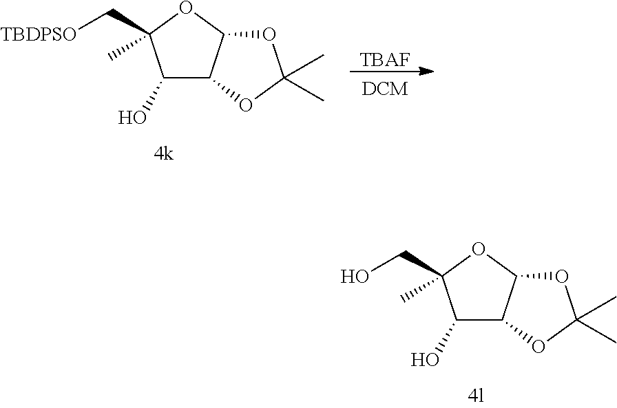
OC1C2C(OC1(CO)C)OC(C)(C)O2.OC1C2C(OC1(C[TBDPSO])C)OC(C)(C)O2.[TBAF]
